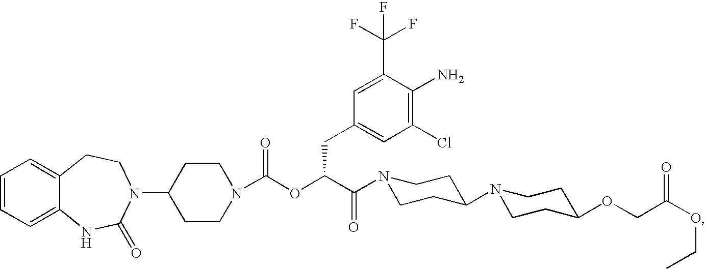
C1=CC=C2C(=C1)CCN(C1CCN(C(OC(C(=O)N3CCC(N4CCC(OCC(OCC)=O)CC4)CC3)CC3=CC(Cl)=C(N)C(C(F)(F)F)=C3)=O)CC1)C(=O)N2
